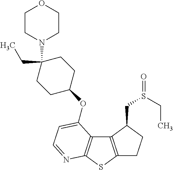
C1C2=C(C(CS(CC)=O)C1)C1=C(S2)N=CC=C1OC1CCC(N2CCOCC2)(CC)CC1
